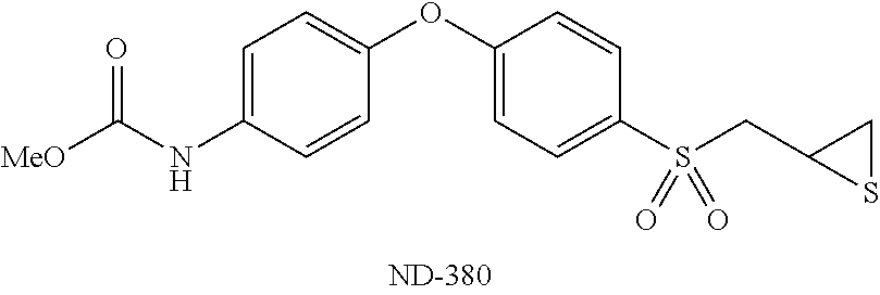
C1=C(NC([MeO])=O)C=CC(OC2=CC=C(S(CC3SC3)(=O)=O)C=C2)=C1
